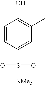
C1=CC(S(=O)(=O)[NMe2])=CC(C)=C1O
